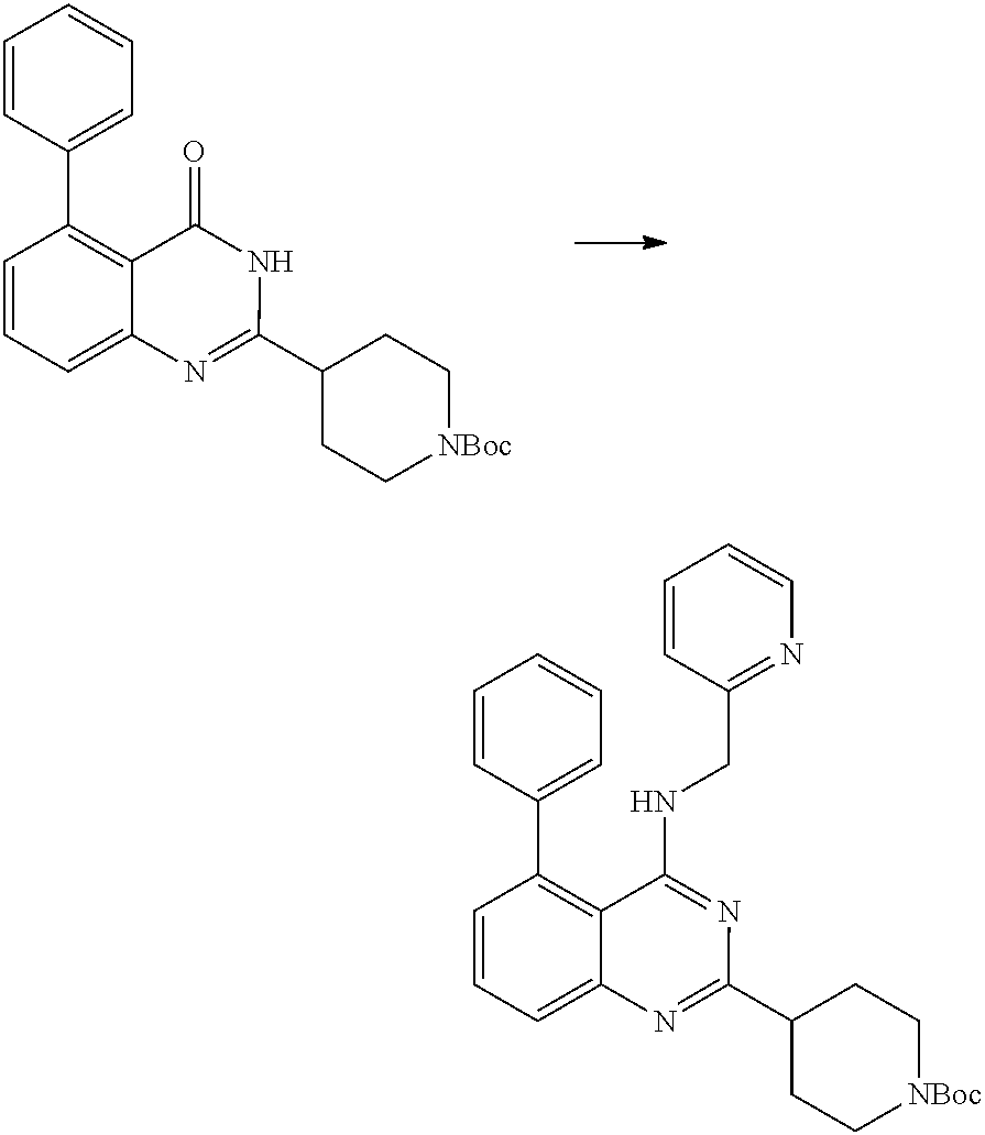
C1=CC=C2C(=C1C1=CC=CC=C1)C(=O)NC(C1CC[NBoc]CC1)=N2.C1=CC=C2C(=C1C1=CC=CC=C1)C(NCC1=NC=CC=C1)=NC(C1CC[NBoc]CC1)=N2
